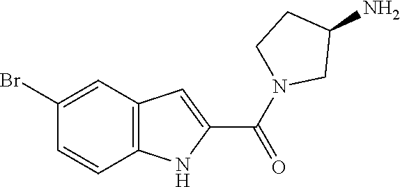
C12=C(C=C(Br)C=C1)C=C(C(N1CCC(N)C1)=O)N2
